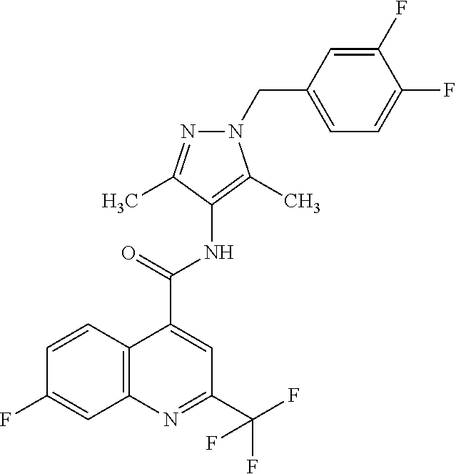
C12=C(N=C(C(F)(F)F)C=C1C(NC1=C(C)N(CC3=CC=C(F)C(F)=C3)N=C1C)=O)C=C(F)C=C2
